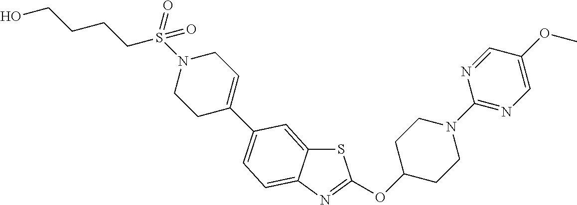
S1C2=CC(C3=CCN(S(CCCCO)(=O)=O)CC3)=CC=C2N=C1OC1CCN(C2=NC=C(OC)C=N2)CC1
